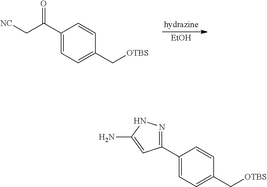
[hydrazine].C1(C(=O)C[NC])=CC=C(C[OTBS])C=C1.[EtOH].C1(C2=NNC(N)=C2)=CC=C(C[OTBS])C=C1
